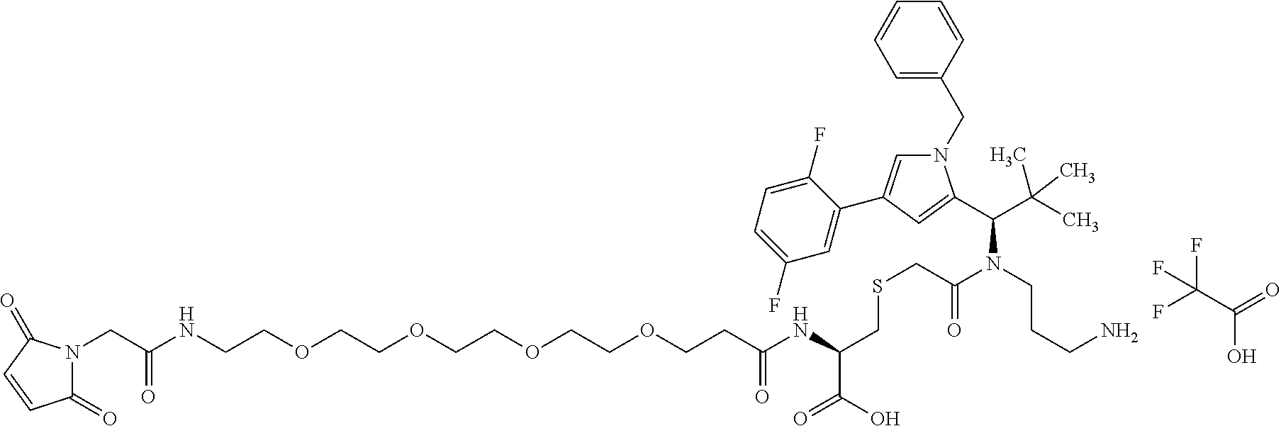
C1(=O)N(CC(NCCOCCOCCOCCOCCC(NC(CSCC(=O)N(C(C(C)(C)C)C2=CC(C3=CC(F)=CC=C3F)=CN2CC2=CC=CC=C2)CCCN)C(O)=O)=O)=O)C(=O)C=C1.FC(F)(C(O)=O)F
